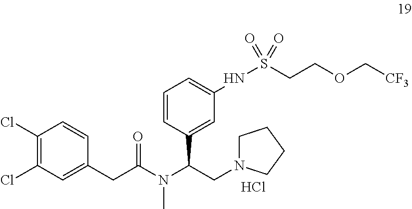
C1(Cl)=C(Cl)C=C(CC(N(C(CN2CCCC2)C2=CC(NS(CCOC[CF3])(=O)=O)=CC=C2)C)=O)C=C1.Cl
